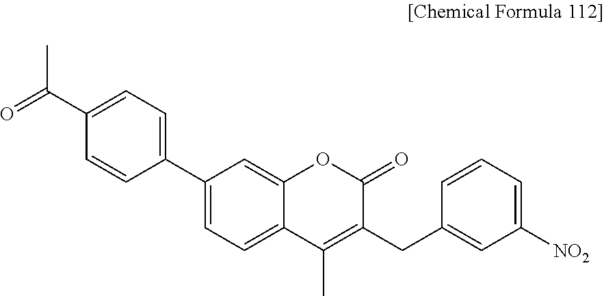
C1(C2=CC=C(C(=O)C)C=C2)=CC=C2C(=C1)OC(=O)C(CC1=CC([NO2])=CC=C1)=C2C
